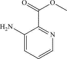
C1=C(N)C(C(OC)=O)=NC=C1
